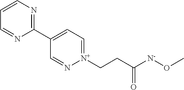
C1=CN=C(C2=CC=[N+](CCC([N-]OC)=O)N=C2)N=C1
